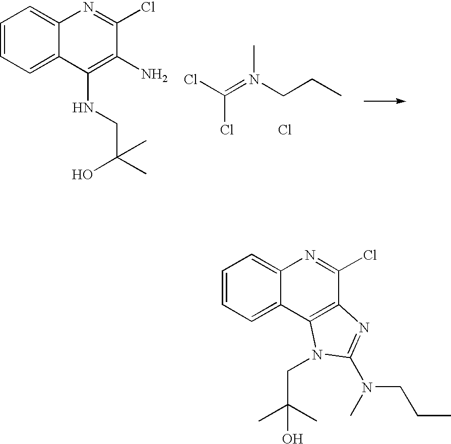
C1=CC=C2C(=C1)N=C(Cl)C1=C2N(CC(C)(C)O)C(N(CCC)C)=N1.CCCN(=C(Cl)Cl)C.Cl.C1=CC=C2C(=C1)N=C(Cl)C(N)=C2NCC(C)(O)C
